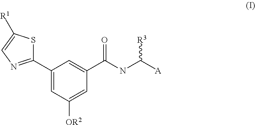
C1(C2=CC([OR2])=CC(C(NC([A])[R3])=O)=C2)=NC=C([R1])S1
